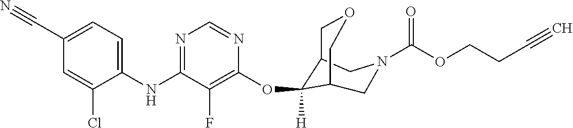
C1(NC2=NC=NC(OC3([H])C4COCC3CN(C(OCCC#C)=O)C4)=C2F)=CC=C(C#N)C=C1Cl
